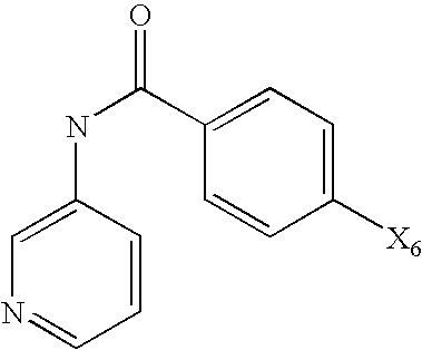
C1=CC(NC(=O)C2=CC=C([X6])C=C2)=CN=C1
